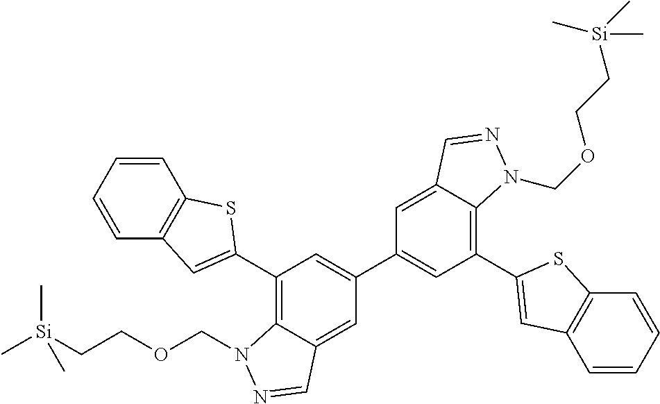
C1(C2=CC3=C(C=CC=C3)S2)=C2C(=CC(C3=CC(C4=CC5=C(C=CC=C5)S4)=C4C(=C3)C=NN4COCC[Si](C)(C)C)=C1)C=NN2COCC[Si](C)(C)C
